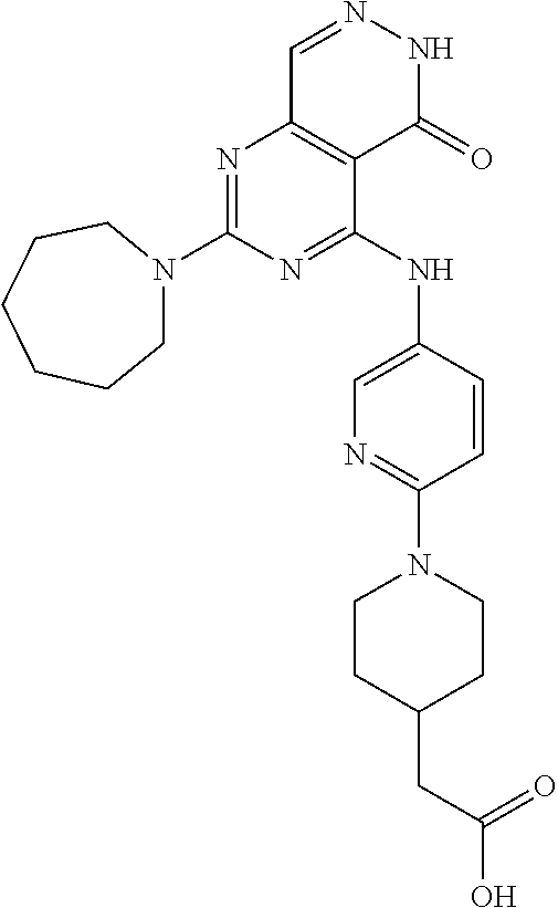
N1=C(NC2=CN=C(N3CCC(CC(O)=O)CC3)C=C2)C2=C(N=C1N1CCCCCC1)C=NNC2=O
